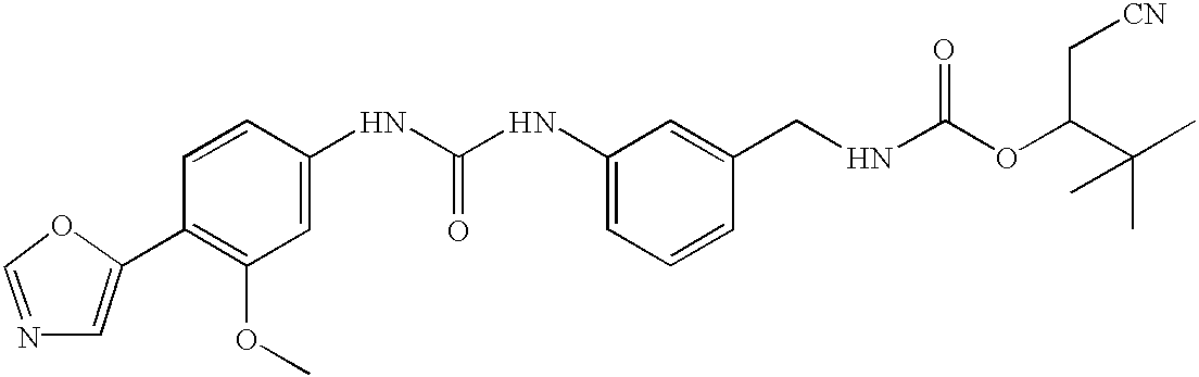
C1=C(C2=C(OC)C=C(NC(NC3=CC=CC(CNC(OC(C(C)(C)C)C[CN])=O)=C3)=O)C=C2)OC=N1
